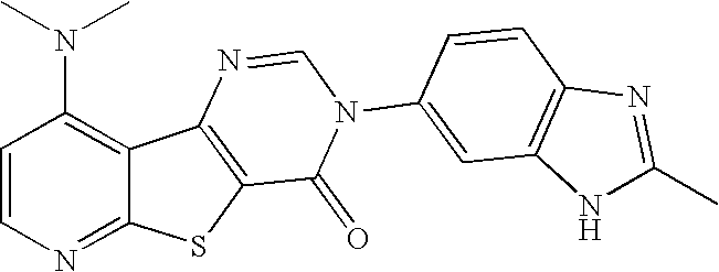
C1=CN=C2C(=C1N(C)C)C1=C(S2)C(=O)N(C2=CC3=C(C=C2)N=C(C)N3)C=N1
